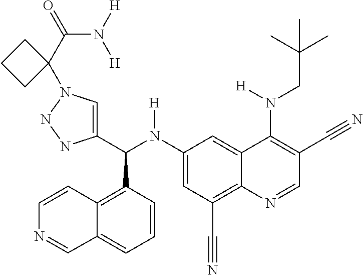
C1(N(C(C2=CN(C3(C(N([H])[H])=O)CCC3)NN2)C2=C3C(=CC=C2)C=NC=C3)[H])=CC(C#N)=C2C(=C1)C(N(CC(C)(C)C)[H])=C(C#N)C=N2
